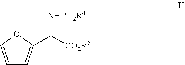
[NHCO2R4]C([CO2R2])C1=CC=CO1
